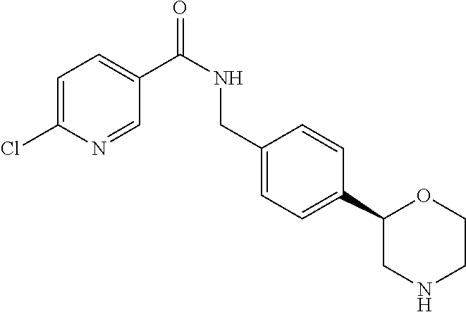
C1=C(Cl)N=CC(C(=O)NCC2=CC=C(C3CNCCO3)C=C2)=C1
